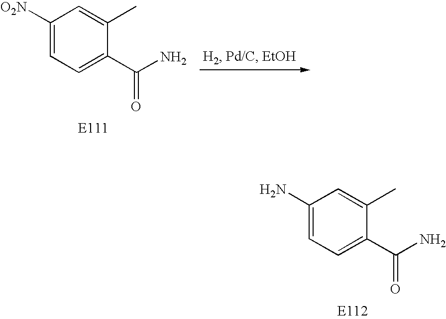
C1=C(C(N)=O)C(C)=CC(N)=C1.C1=C(C(N)=O)C(C)=CC([O2N])=C1
